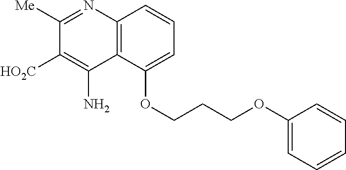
C1([Me])=NC2=C(C(N)=C1[HO2C])C(OCCCOC1=CC=CC=C1)=CC=C2
